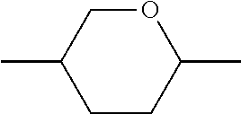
C1C(C)CCC(C)O1
